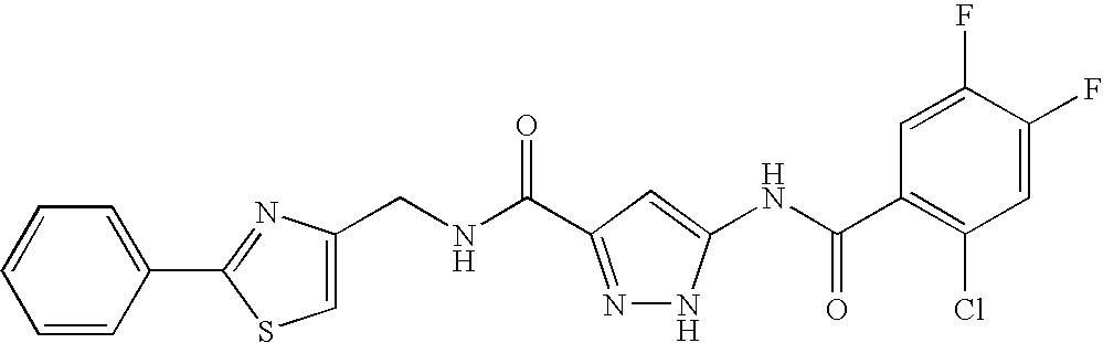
C1(CNC(=O)C2=NNC(NC(C3=C(Cl)C=C(F)C(F)=C3)=O)=C2)=CSC(C2=CC=CC=C2)=N1
